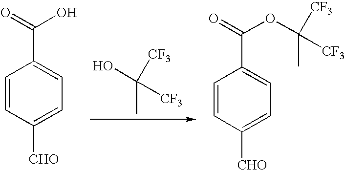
C(C)(O)([CF3])[CF3].C1=CC([CHO])=CC=C1C(=O)O.C1=CC([CHO])=CC=C1C(=O)OC(C)([CF3])[CF3]
